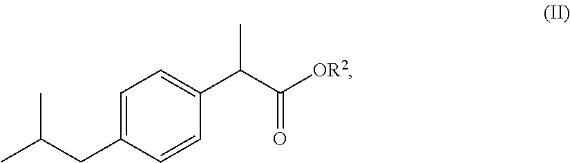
C1=C(CC(C)C)C=CC(C(C([OR2])=O)C)=C1
